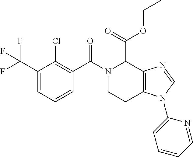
C1(C(F)(F)F)=CC=CC(C(N2CCC3=C(C2C(=O)OCC)N=CN3C2=CC=CC=N2)=O)=C1Cl
